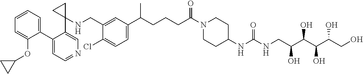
C(C(N1CCC(NC(=O)NCC(C(C(C(CO)O)O)O)O)CC1)=O)CCC(C1=CC=C(Cl)C(CNC2(C3=CN=CC=C3C3=CC=CC=C3OC3CC3)CC2)=C1)C
